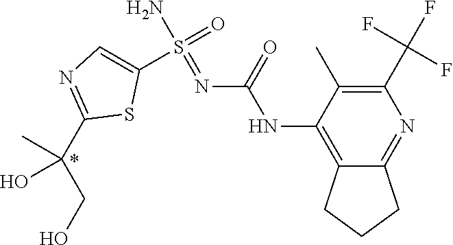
C1(C(CO)(C)O)=NC=C(S(=O)(N)=NC(NC2=C3C(=NC(C(F)(F)F)=C2C)CCC3)=O)S1
